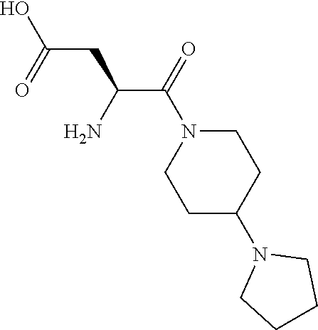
C1N(C(C(CC(O)=O)N)=O)CCC(N2CCCC2)C1
